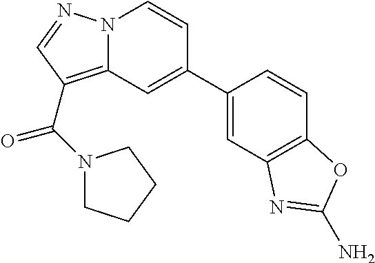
C1(C2=CC3=C(C(=O)N4CCCC4)C=NN3C=C2)=CC2=C(C=C1)OC(N)=N2
